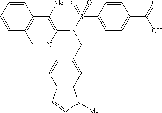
C1=NC(N(S(=O)(C2=CC=C(C(=O)O)C=C2)=O)CC2=CC3=C(C=C2)C=CN3[Me])=C([Me])C2=C1C=CC=C2
